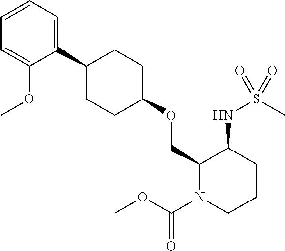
C1(COC2CCC(C3=CC=CC=C3OC)CC2)N(C(OC)=O)CCCC1NS(C)(=O)=O
